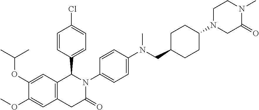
C1(OC(C)C)=CC2=C(C=C1OC)CC(=O)N(C1=CC=C(N(CC3CCC(N4CC(=O)N(C)CC4)CC3)C)C=C1)C2C1=CC=C(Cl)C=C1
